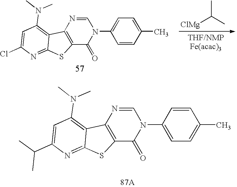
C12=C(N=CN(C3=CC=C(C)C=C3)C1=O)C1=C(N(C)C)C=C(C(C)C)N=C1S2.C12=C(N=CN(C3=CC=C(C)C=C3)C1=O)C1=C(N(C)C)C=C(Cl)N=C1S2.[ClMg]C(C)C
